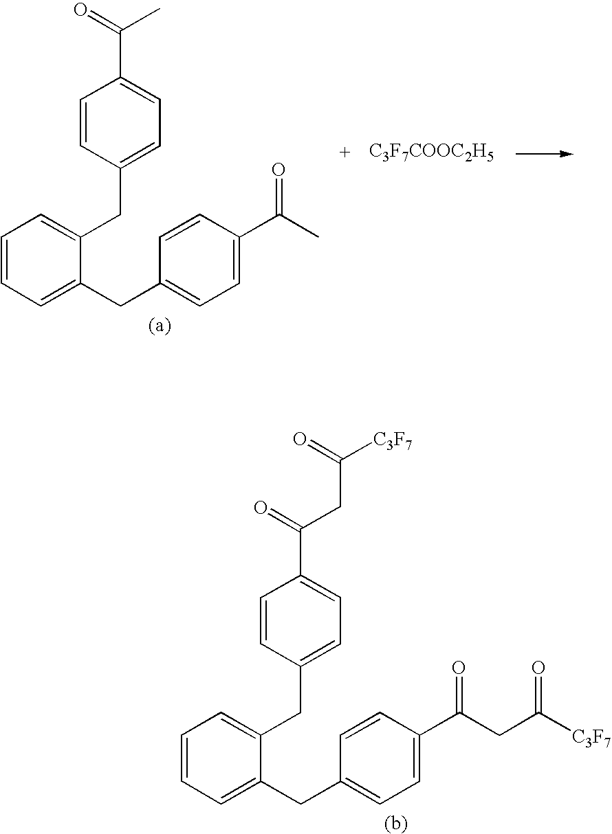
C1=CC=C(CC2=CC=C(C(C)=O)C=C2)C(CC2=CC=C(C(C)=O)C=C2)=C1.[C3F7COOC2H5].C1=CC=C(CC2=CC=C(C(CC(=O)[C3F7])=O)C=C2)C(CC2=CC=C(C(CC(=O)[C3F7])=O)C=C2)=C1
